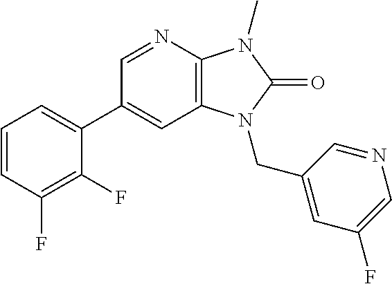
C1(C2=CC=CC(F)=C2F)=CC2=C(N=C1)N(C)C(=O)N2CC1=CC(F)=CN=C1
